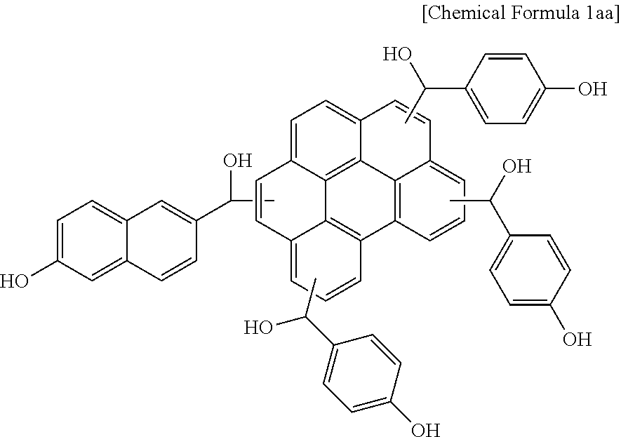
C1=C2C3=C4C(=C1)C=CC1=CC=CC(=C41)C1=C3C(=CC=C1)C=C2.CC(O)C1=CC=C(O)C=C1.CC(O)C1=CC=C(O)C=C1.CC(C1=CC=C(O)C=C1)O.CC(C1=CC2=CC=C(O)C=C2C=C1)O
